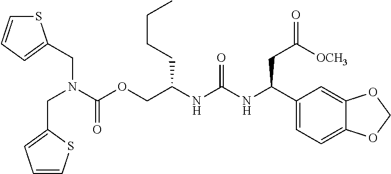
S1C=CC=C1CN(C(OCC(NC(NC(C1=CC=C2C(=C1)OCO2)CC(=O)[OCH3])=O)CCCC)=O)CC1=CC=CS1
